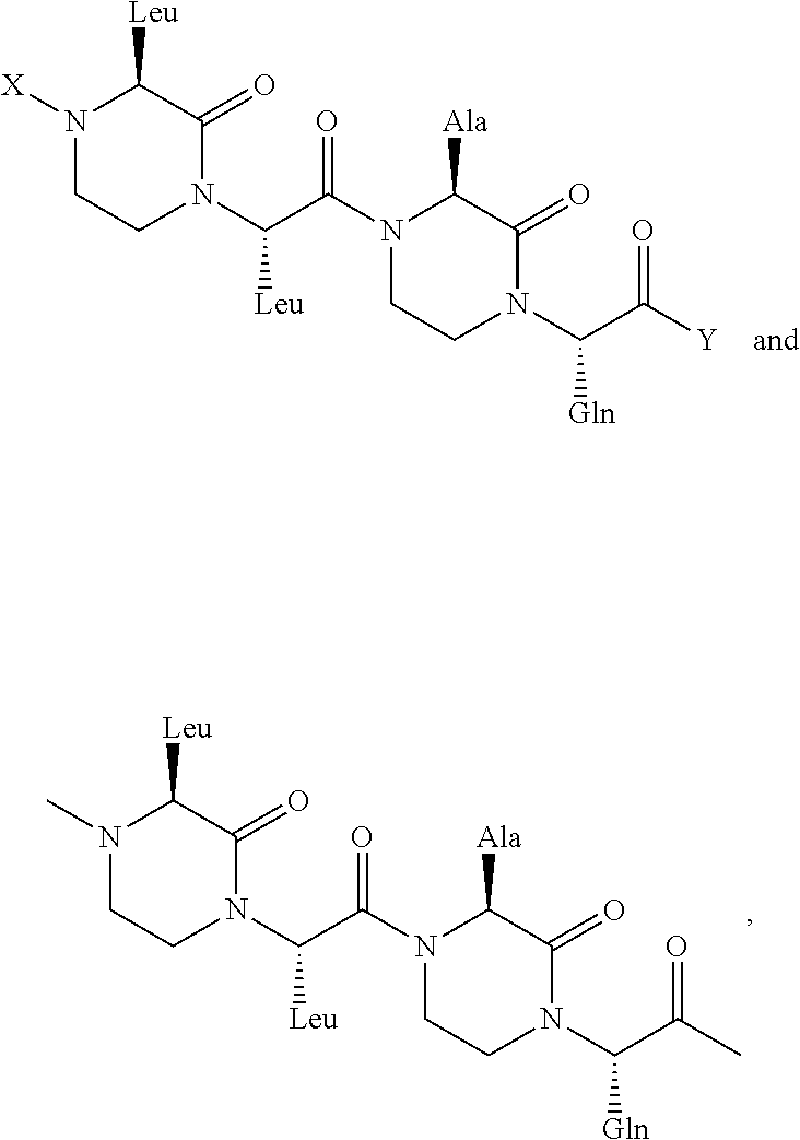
N1([X])CCN(C(C(=O)N2CCN(C(C(=O)[Y])[Gln])C(=O)C2[Ala])[Leu])C(=O)C1[Leu].N1(C)CCN(C(C(=O)N2CCN(C(C(=O)C)[Gln])C(=O)C2[Ala])[Leu])C(=O)C1[Leu]
